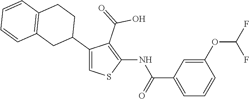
C1(C2CCC3=C(C2)C=CC=C3)=CSC(NC(C2=CC=CC(OC(F)F)=C2)=O)=C1C(=O)O
